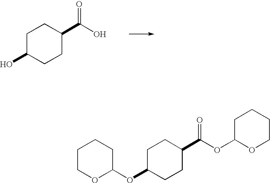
C1C(O)CCC(C(=O)O)C1.C1CCC(OC(C2CCC(OC3CCCCO3)CC2)=O)OC1
